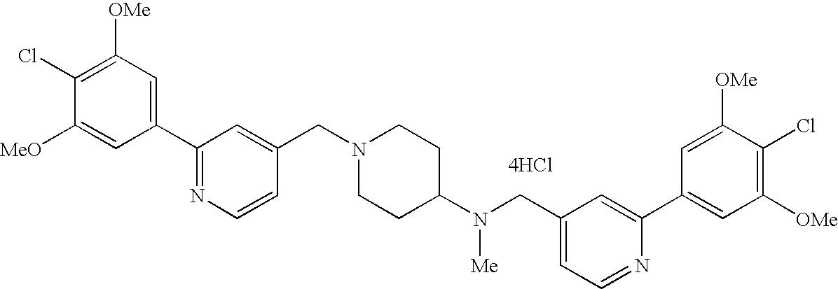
C1(C2=NC=CC(CN3CCC(N(CC4=CC=NC(C5=CC([OMe])=C(Cl)C([OMe])=C5)=C4)[Me])CC3)=C2)=CC([OMe])=C(Cl)C([MeO])=C1.[4HCl]
